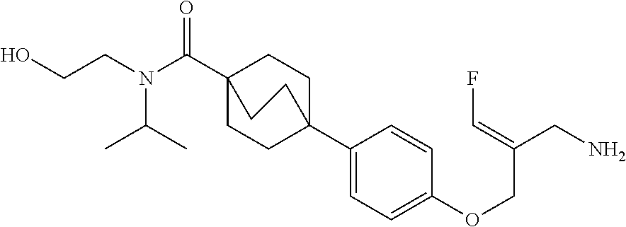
C1C2(C3=CC=C(OCC(CN)=CF)C=C3)CCC(C(=O)N(CCO)C(C)C)(C1)CC2
